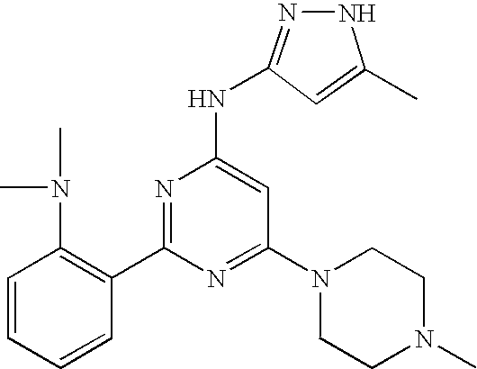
C1=CC=CC(C2=NC(NC3=NNC(C)=C3)=CC(N3CCN(C)CC3)=N2)=C1N(C)C
